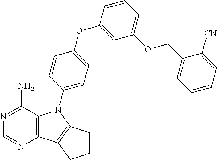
C12=C(C(N)=NC=N1)N(C1=CC=C(OC3=CC(OCC4=CC=CC=C4[CN])=CC=C3)C=C1)C1=C2CCC1
